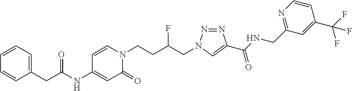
C(NC1=CC(=O)N(CCC(CN2N=NC(C(NCC3=NC=CC(C(F)(F)F)=C3)=O)=C2)F)C=C1)(=O)CC1=CC=CC=C1
